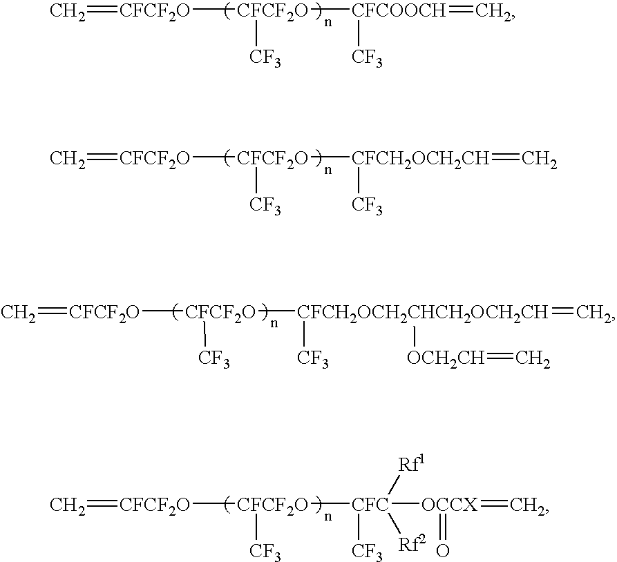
C=[CFCF2O][CFCF2O]([CFCOOCH](=C)[CF3])[CF3].C=[CFCF2O][CFCF2O]([CFCH2OCH2CH]([CF3])=C)[CF3].C=[CFCF2O][CFCF2O]([CFCH2OCH2CHCH2OCH2CH]([CF3])(=C)[OCH2CH]=C)[CF3].C=[CFCF2O][CFCF2O]([CFC]([CF3])([OCCX](=C)=O)([Rf1])[Rf2])[CF3]
